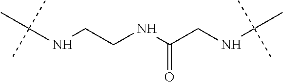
C(NCCNC(CNC(C)(C)C)=O)(C)(C)C
